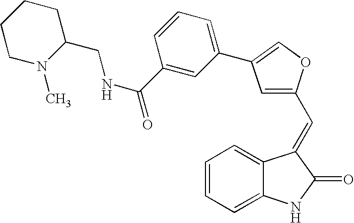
C1=CC=C2C(=C1)C(=CC1=CC(C3=CC=CC(C(=O)NCC4CCCCN4C)=C3)=CO1)C(=O)N2
